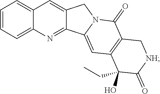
C1=CC=C2C(=C1)C=C1C(=N2)C2=CC3=C(C(=O)N2C1)C[NH]C(=O)C3(CC)O
